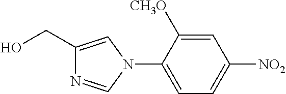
C1(CO)=CN(C2=CC=C([NO2])C=C2[CH3O])C=N1
